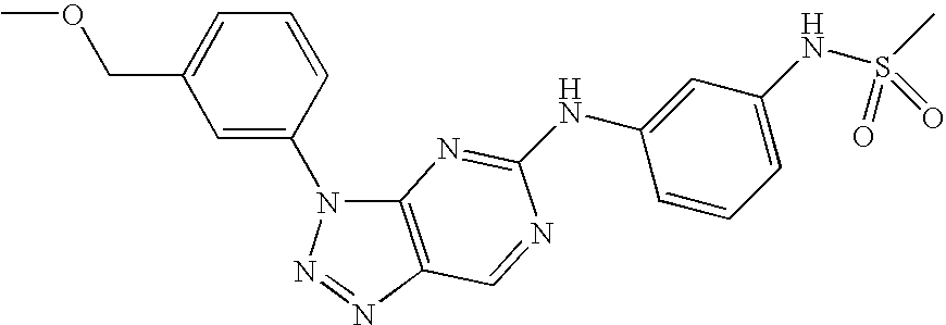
C12=C(N=NN1C1=CC(COC)=CC=C1)C=NC(NC1=CC(NS(C)(=O)=O)=CC=C1)=N2
